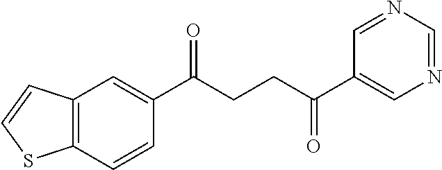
C1(C(CCC(C2=CN=CN=C2)=O)=O)=CC2=C(C=C1)SC=C2
